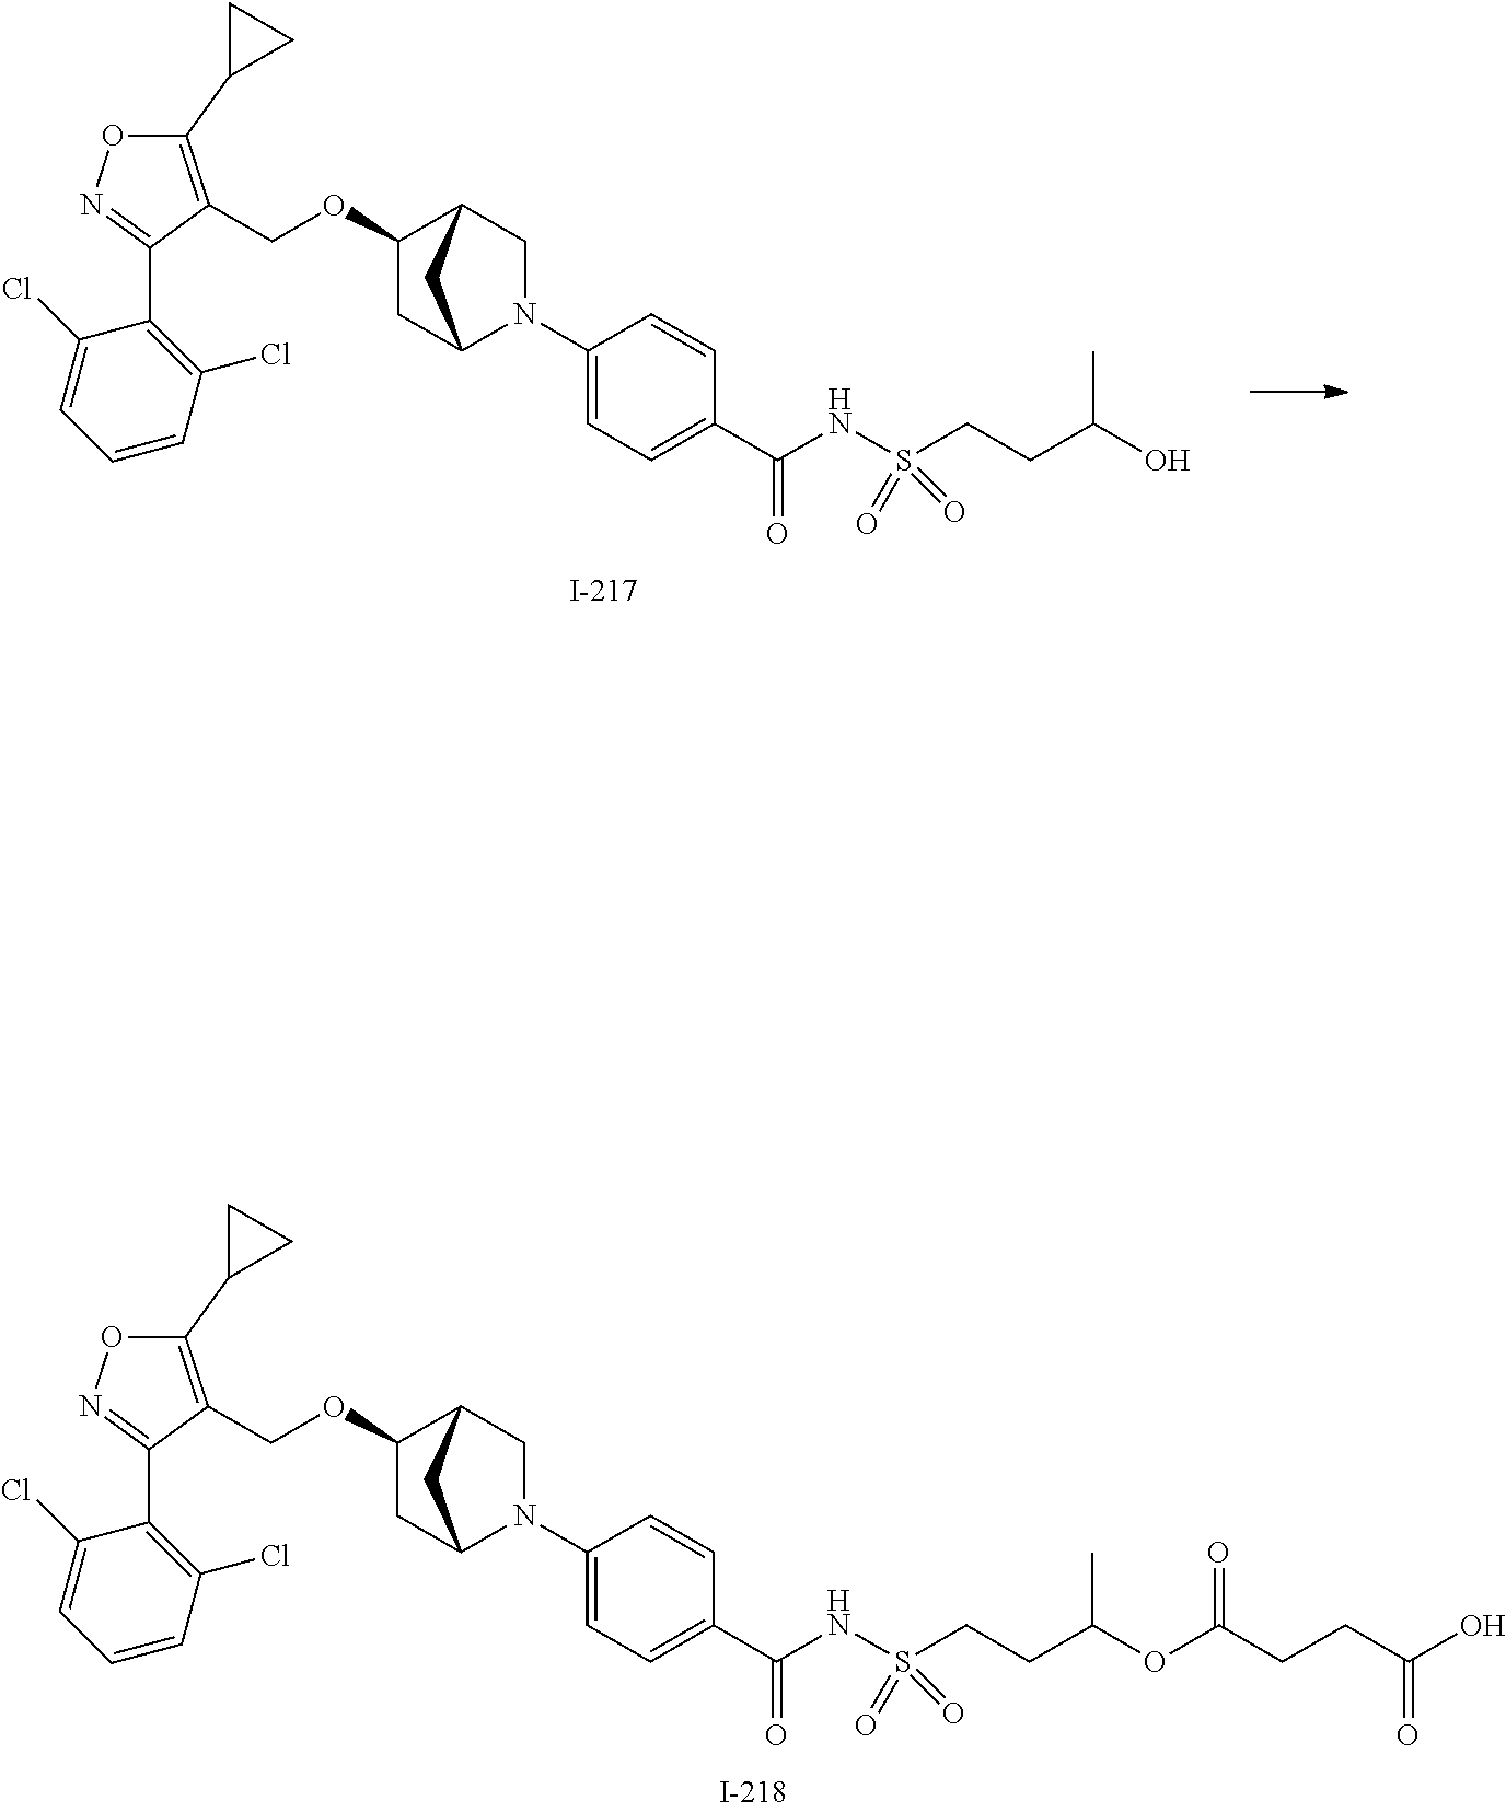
C(OC1CC2N(C3=CC=C(C(=O)NS(CCC(O)C)(=O)=O)C=C3)CC1C2)C1=C(C2CC2)ON=C1C1=C(Cl)C=CC=C1Cl.C(OC1CC2N(C3=CC=C(C(=O)NS(CCC(OC(CCC(O)=O)=O)C)(=O)=O)C=C3)CC1C2)C1=C(C2CC2)ON=C1C1=C(Cl)C=CC=C1Cl
